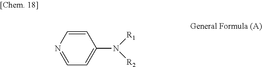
C1(N([R2])[R1])=CC=NC=C1
